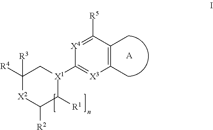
C1([R3])([R4])[X2]C([R2])C([R1])[X1](C2=[X3]C(C)=C(C)C([R5])=[X4]2)C1.[A]
